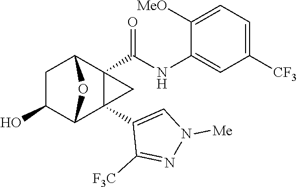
C1(O)C2C3(C4=CN([Me])N=C4[F3C])C(C(NC4=CC([CF3])=CC=C4[MeO])=O)(C(C1)O2)C3
